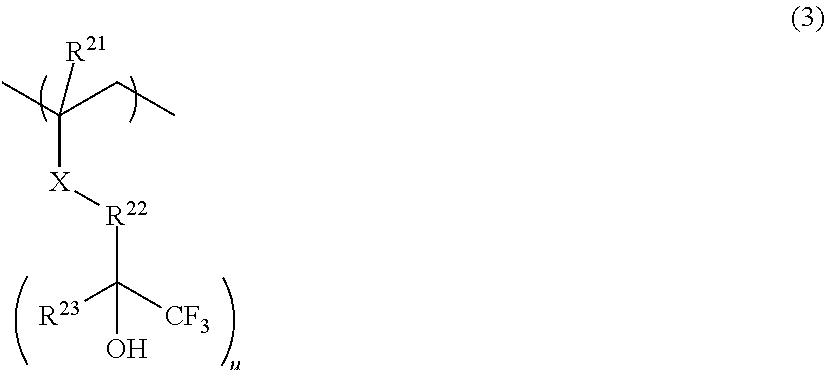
[X](C(C)(CC)[R21])[R22]C([CF3])([R23])O
